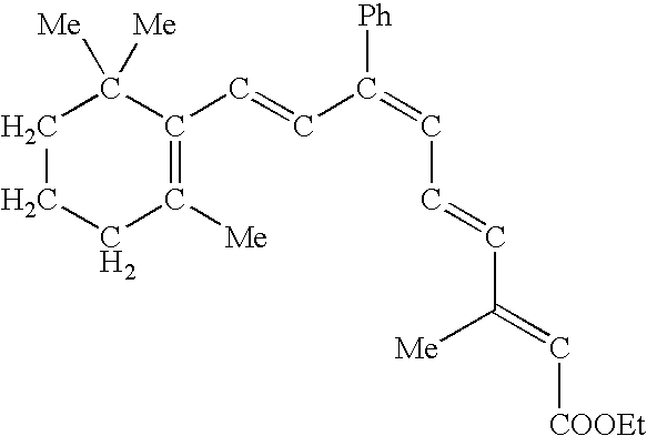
C1(C=CC(=CC=CC(=C[COOEt])[Me])[Ph])=C([Me])CCCC1([Me])[Me]
